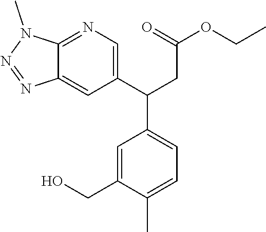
C12=CC(C(CC(OCC)=O)C3=CC=C(C)C(CO)=C3)=CN=C1N(C)N=N2
